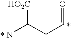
NC(CC=O)[HO2C]
